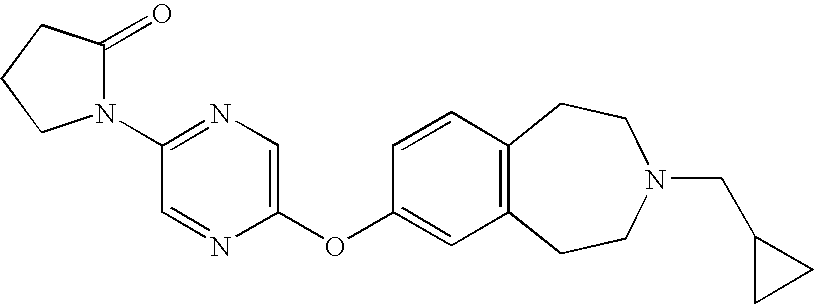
C1=NC(OC2=CC3=C(C=C2)CCN(CC2CC2)CC3)=CN=C1N1C(=O)CCC1
